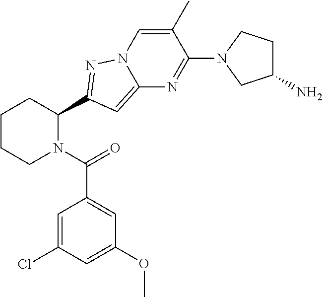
C1CCN(C(=O)C2=CC(OC)=CC(Cl)=C2)C(C2=NN3C(=C2)N=C(N2CC(N)CC2)C(C)=C3)C1
